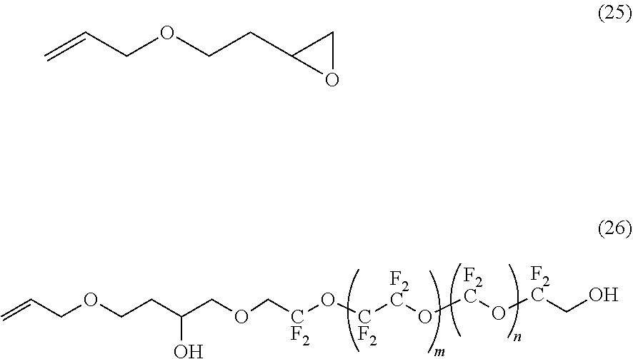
C=CCOCCC(COC[CF2]O[CF2][F2C]O[F2C]O[F2C]CO)O.C=CCOCCC1OC1
